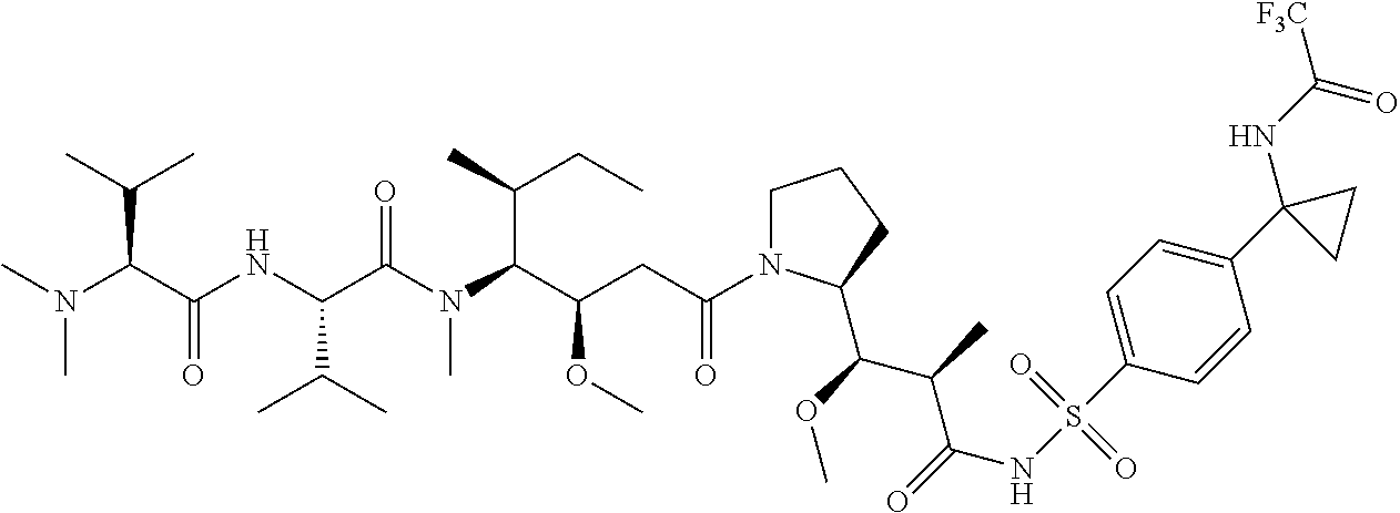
C1N(C(CC(C(N(C(C(NC(C(N(C)C)C(C)C)=O)C(C)C)=O)C)C(C)CC)OC)=O)C(C(OC)C(C)C(=O)NS(C2=CC=C(C3(NC([F3C])=O)CC3)C=C2)(=O)=O)CC1
